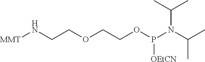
[MMT]NCCOCCOP(N(C(C)C)C(C)C)[OEtCN]
